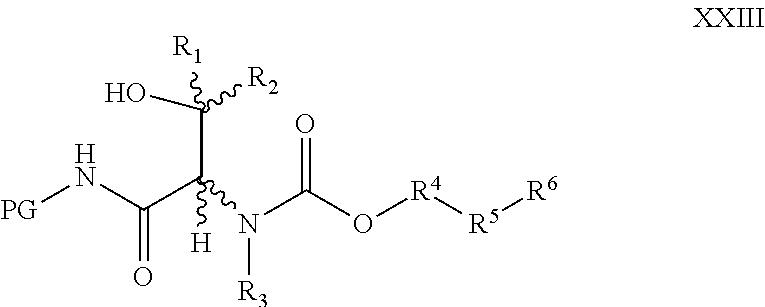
OC(C(N([R3])C(O[R4][R5][R6])=O)([H])C(N[PG])=O)([R1])[R2]
